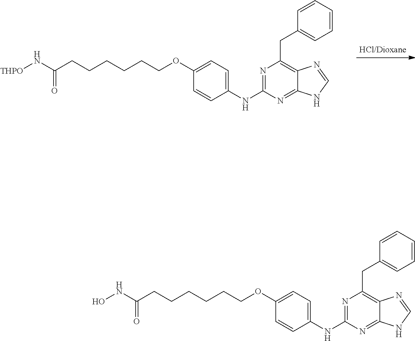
N1=C(NC2=CC=C(OCCCCCCC(N[THPO])=O)C=C2)N=C2C(=C1CC1=CC=CC=C1)N=CN2.N1=C(NC2=CC=C(OCCCCCCC(NO)=O)C=C2)N=C2C(=C1CC1=CC=CC=C1)N=CN2
